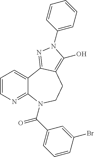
C1=CN=C2C(=C1)C1=NN(C3=CC=CC=C3)C(O)=C1CCN2C(=O)C1=CC=CC(Br)=C1
